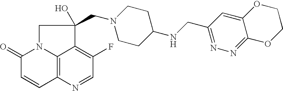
C12=C3N(C(=O)C=C1)CC(O)(CN1CCC(NCC4=NN=C5C(=C4)OCCO5)CC1)C3=C(F)C=N2
